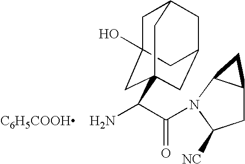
C12(O)CC3CC(C1)CC(C(N)C(N1C([NC])CC4C1C4)=O)(C2)C3.[C6H5COOH]
